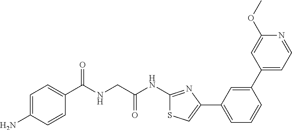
C1=C(N)C=CC(C(NCC(NC2=NC(C3=CC=CC(C4=CC=NC(OC)=C4)=C3)=CS2)=O)=O)=C1
